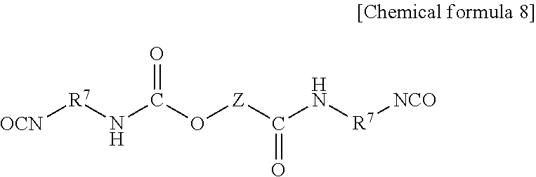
[OCN][R7]NC(O[Z]C(N[R7][NCO])=O)=O
